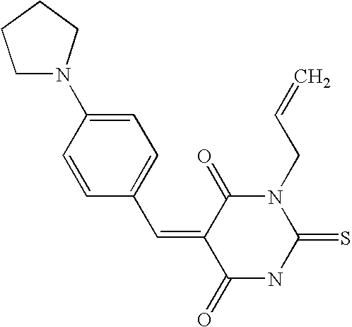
O=C1C(=CC2=CC=C(N3CCCC3)C=C2)C(=O)N(CC=C)C(=S)N1
